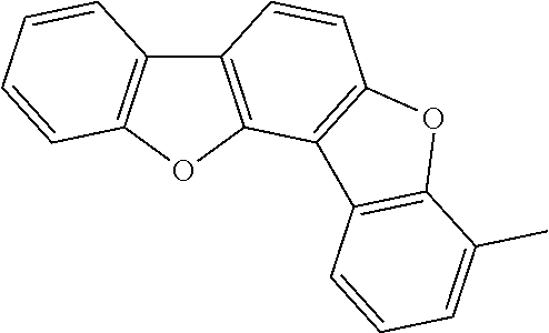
C12=C(OC3=C1C=CC=C3)C1=C(C=C2)OC2=C1C=CC=C2C
